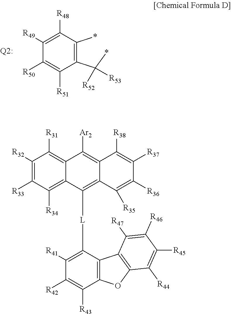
C1([R48])=C([R49])C([R50])=C([R51])C(C(*)([R52])[R53])=C1*.C1([R32])=C([R33])C([R34])=C2C(=C1[R31])C([Ar2])=C1C(=C2[L]C2=C([R41])C([R42])=C([R43])C3=C2C2=C(O3)C([R44])=C([R45])C([R46])=C2[R47])C([R35])=C([R36])C([R37])=C1[R38]
